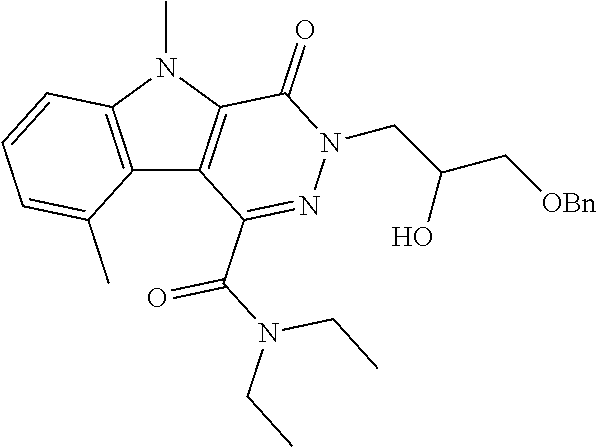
C12=C(N(C)C3=C1C(C(N(CC)CC)=O)=NN(CC(C[OBn])O)C3=O)C=CC=C2C
